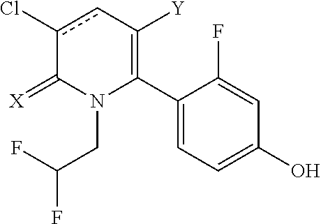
C1(C2=C([Y])cc(Cl)C(=[X])N2CC(F)F)=CC=C(O)C=C1F
